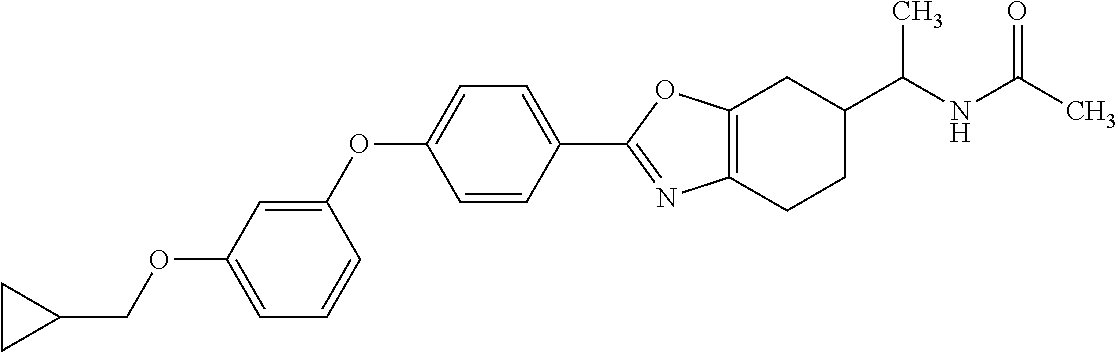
O(C1=CC=CC(OC2=CC=C(C3=NC4=C(O3)CC(C(NC(C)=O)C)CC4)C=C2)=C1)CC1CC1
